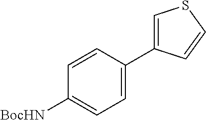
C1=CC(C2=CSC=C2)=CC=C1[BocHN]
